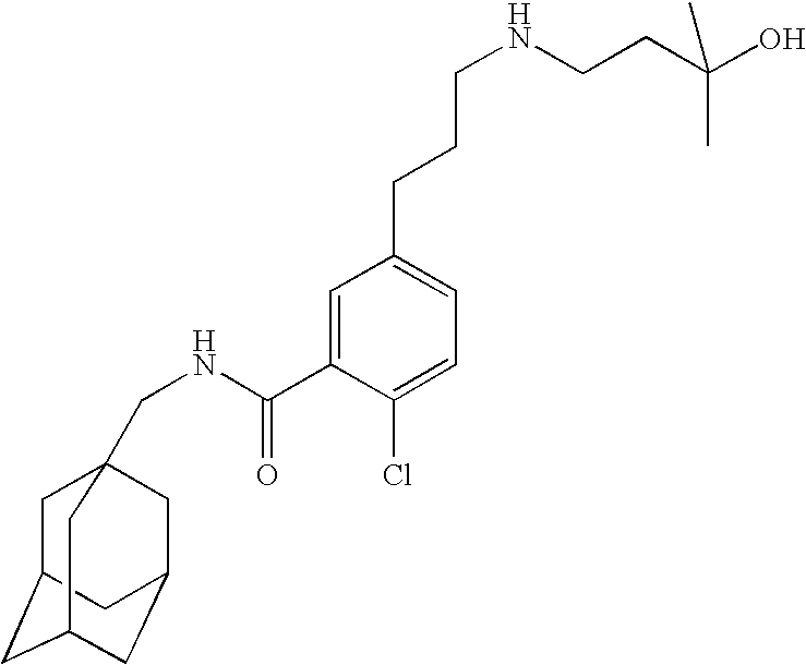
C1=C(C(=O)NCC23CC4CC(CC(C2)C4)C3)C(Cl)=CC=C1CCCNCCC(O)(C)C
